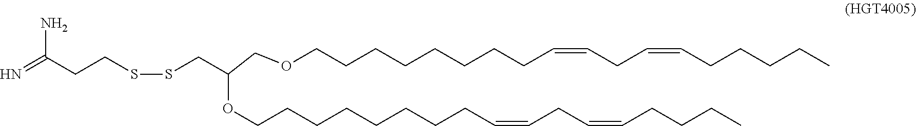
C(CCCCCCCC=CCC=CCCCC)OC(CSSCCC(N)=N)COCCCCCCCCC=CCC=CCCCCC
